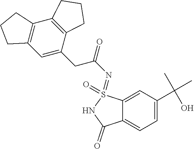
C1=C(C(C)(C)O)C=C2C(=C1)C(=O)NS2(=NC(=O)CC1=CC2=C(C3=C1CCC3)CCC2)=O
